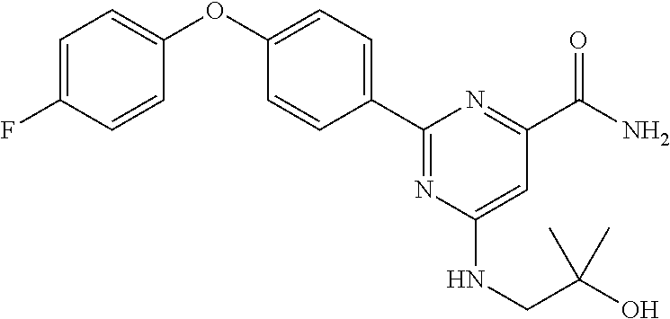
C1(C2=CC=C(OC3=CC=C(F)C=C3)C=C2)=NC(NCC(O)(C)C)=CC(C(=O)N)=N1
